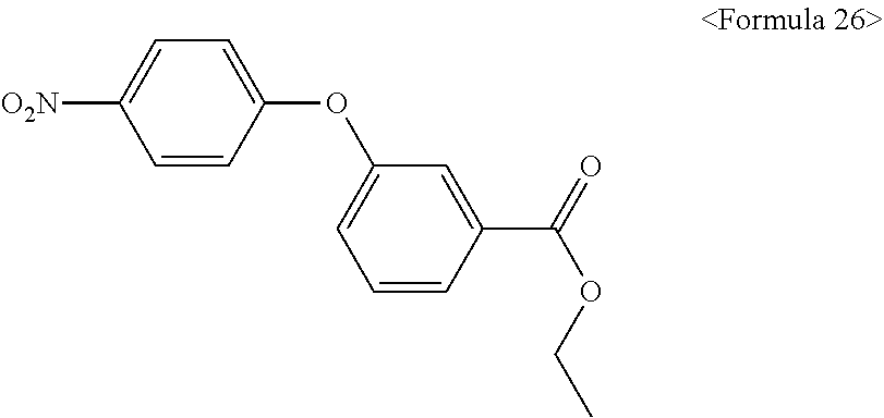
C1=CC(OC2=CC=CC(C(=O)OCC)=C2)=CC=C1[O2N]
